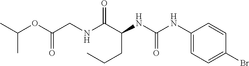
N(C(C(NC(NC1=CC=C(Br)C=C1)=O)CCC)=O)CC(OC(C)C)=O
